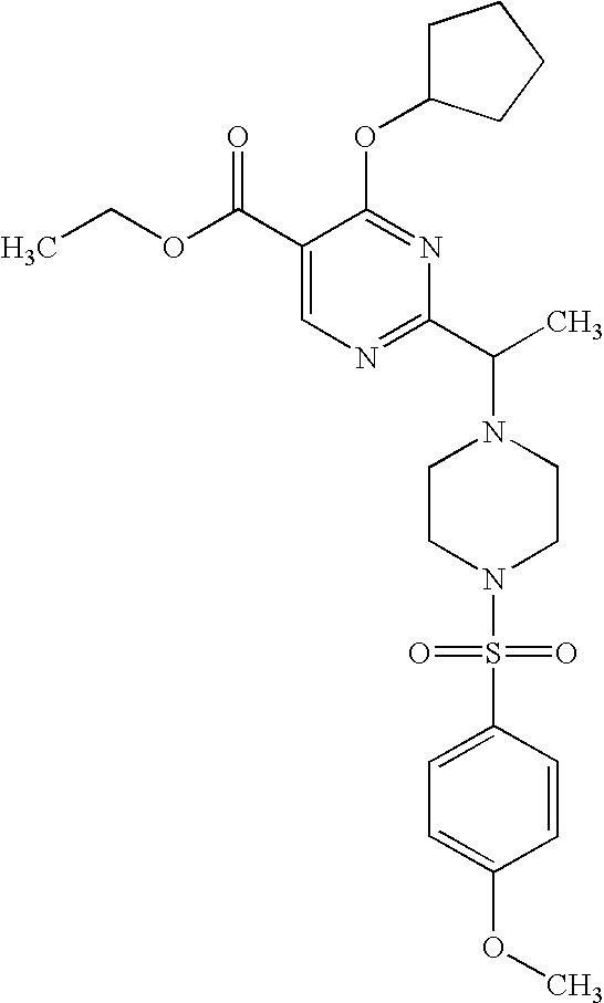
N1(C(C2=NC=C(C(OCC)=O)C(OC3CCCC3)=N2)C)CCN(S(=O)(=O)C2=CC=C(OC)C=C2)CC1
